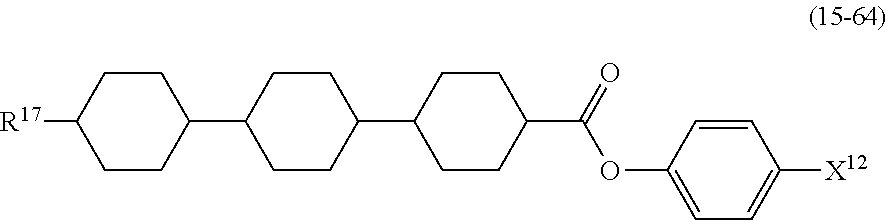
C1CC([R17])CCC1C1CCC(C2CCC(C(OC3=CC=C([X12])C=C3)=O)CC2)CC1
